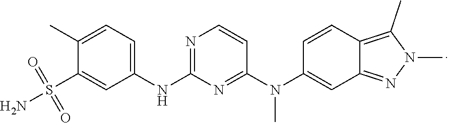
C1(C)=CC=C(NC2=NC=CC(N(C3=CC4=NN(C)C(C)=C4C=C3)C)=N2)C=C1S(N)(=O)=O
